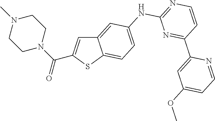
N1(C)CCN(C(=O)C2=CC3=CC(NC4=NC=CC(C5=CC(OC)=CC=N5)=N4)=CC=C3S2)CC1
